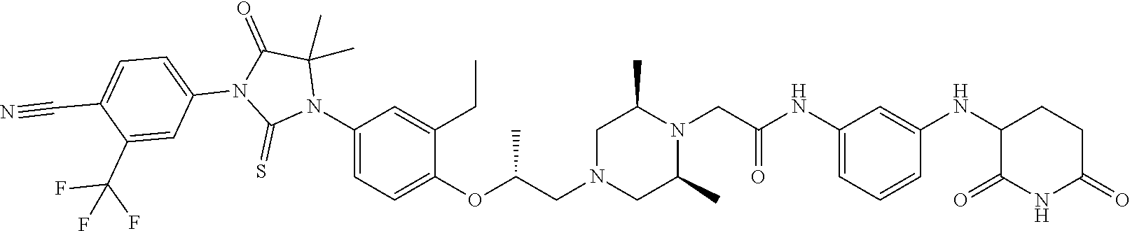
C1=C(NC(CN2C(C)CN(CC(OC3=CC=C(N4C(C)(C)C(=O)N(C5=CC=C(C#N)C(C(F)(F)F)=C5)C4=S)C=C3CC)C)CC2C)=O)C=C(NC2C(=O)NC(=O)CC2)C=C1
